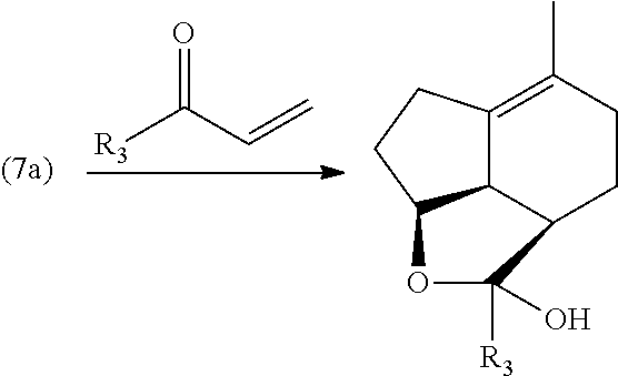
C12C3=C(C)CCC1C([R3])(O)OC2CC3.[R3]C(C=C)=O
